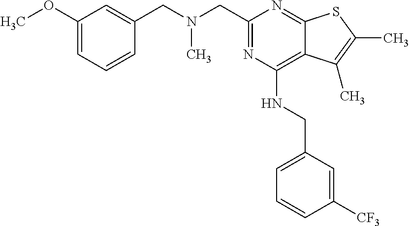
C1(OC)=CC=CC(CN(CC2=NC(NCC3=CC=CC([CF3])=C3)=C3C(=N2)SC(C)=C3C)C)=C1
